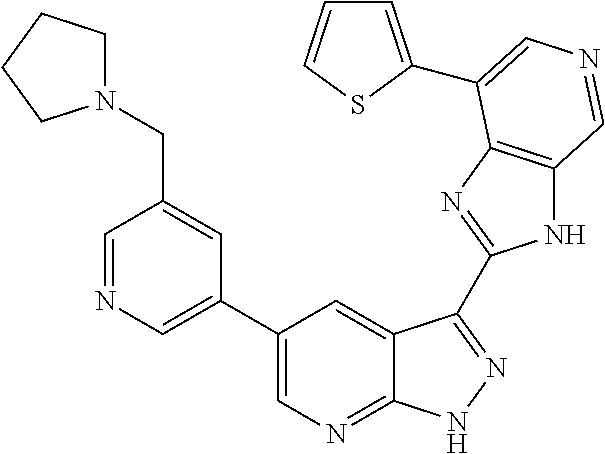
C1(C2=CN=CC(CN3CCCC3)=C2)=CN=C2C(=C1)C(C1=NC3=C(N1)C=NC=C3C1=CC=CS1)=NN2
